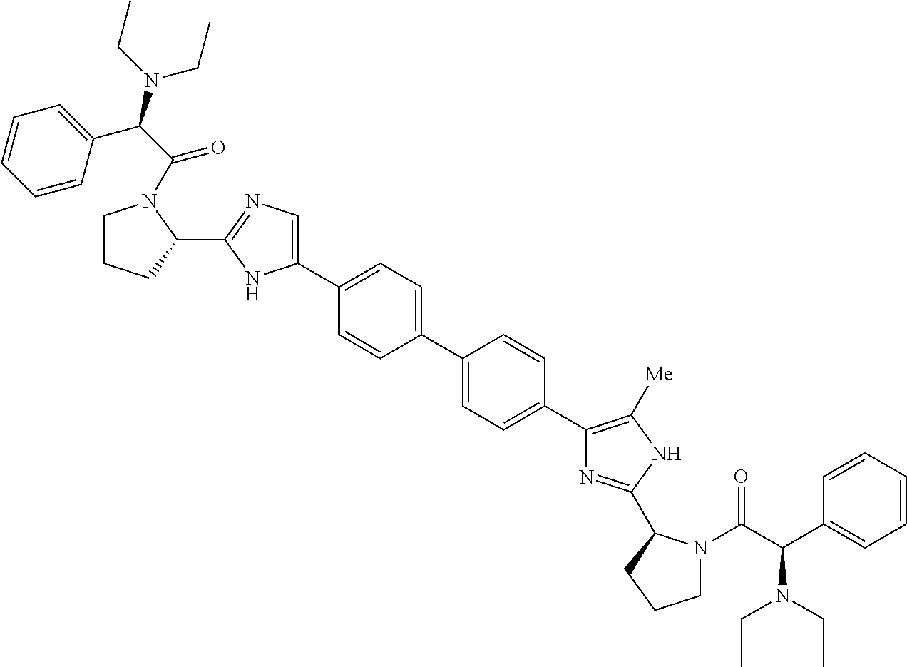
C1(C2=CC=C(C3=CC=C(C4=C([Me])NC(C5N(C(C(C6=CC=CC=C6)N(CC)CC)=O)CCC5)=N4)C=C3)C=C2)=CN=C(C2N(C(=O)C(N(CC)CC)C3=CC=CC=C3)CCC2)N1
